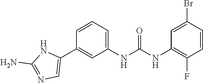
C1(NC(NC2=C(F)C=CC(Br)=C2)=O)=CC=CC(C2=CN=C(N)N2)=C1
